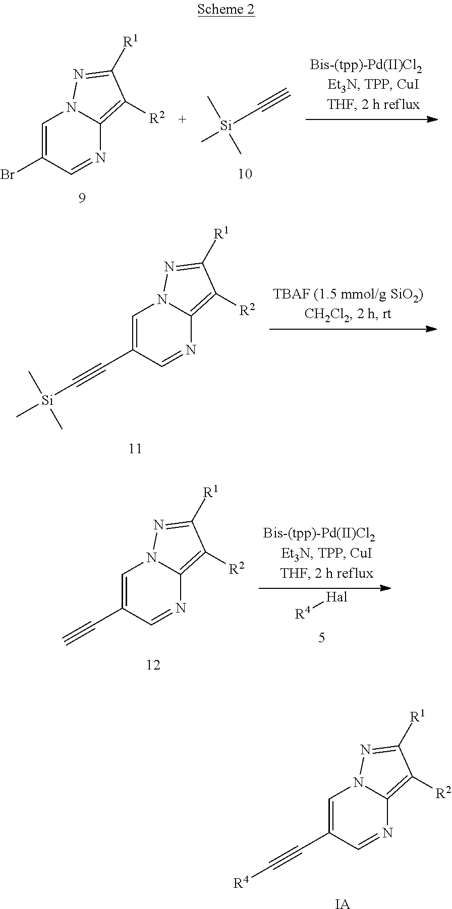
C1=C(Br)C=NC2=C([R2])C([R1])=NN12.[Si](C#C)(C)(C)C.C1=C(C#C[Si](C)(C)C)C=NC2=C([R2])C([R1])=NN12.[R4][Hal].C1=C(C#C)C=NC2=C([R2])C([R1])=NN12.C1=C(C#C[R4])C=NC2=C([R2])C([R1])=NN12.[IA]
